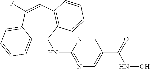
C12=CC=CC=C1C(F)=CC1=C(C2NC2=NC=C(C(NO)=O)C=N2)C=CC=C1
